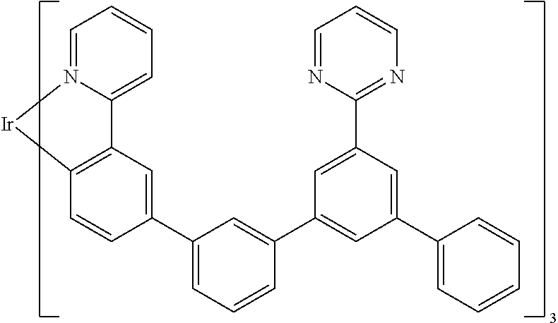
C12=C(C=CC(C3=CC=CC(C4=CC(C5=CC=CC=C5)=CC(C5=NC=CC=N5)=C4)=C3)=C1)[Ir]N1=CC=CC=C21
